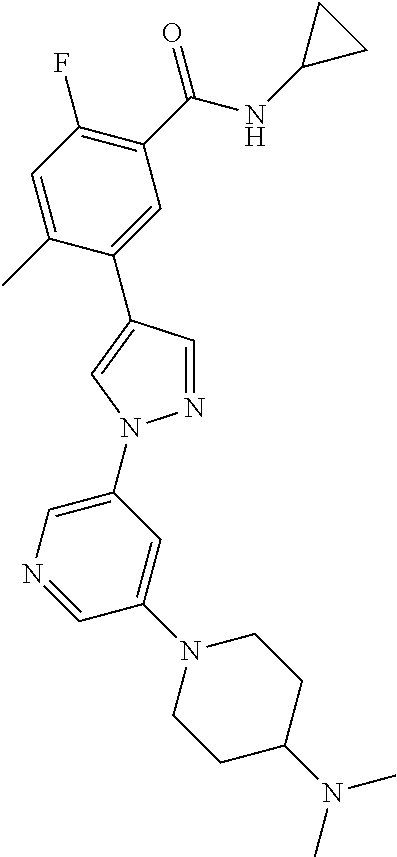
C1(C(NC2CC2)=O)=C(F)C=C(C)C(C2=CN(C3=CN=CC(N4CCC(N(C)C)CC4)=C3)N=C2)=C1
